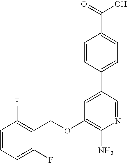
C(OC1=C(N)N=CC(C2=CC=C(C(=O)O)C=C2)=C1)C1=C(F)C=CC=C1F
